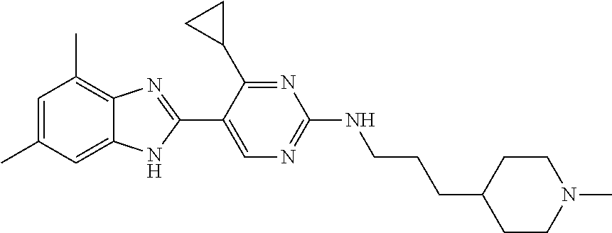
C1(C)=C2C(=CC(C)=C1)NC(C1=CN=C(NCCCC3CCN(C)CC3)N=C1C1CC1)=N2
